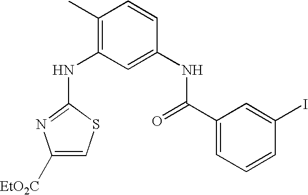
C1([EtO2C])=CSC(NC2=C(C)C=CC(NC(C3=CC=CC(I)=C3)=O)=C2)=N1
